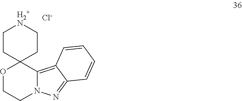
C1CC2(CC[H2+N]1)OCCN1C2=C2C(=N1)C=CC=C2.[Cl-]
